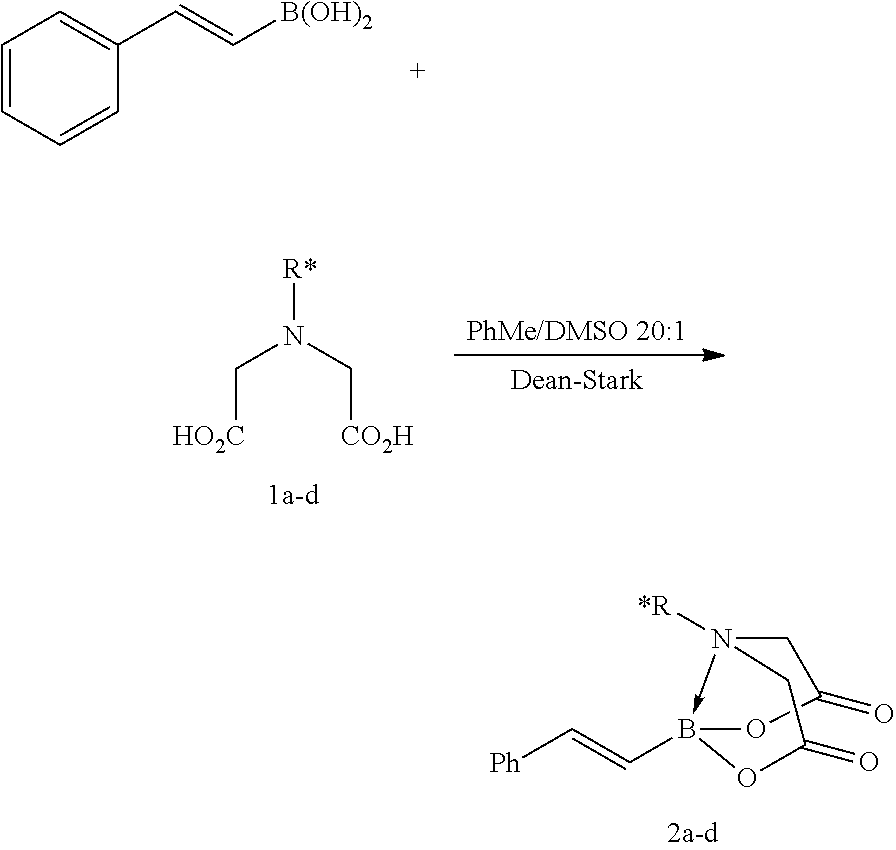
C1=CC=CC(C=C[B(OH)2])=C1.[PhMe/DMSO 20:1].[Dean-Stark].[R*]N(C[HO2C])C[CO2H].N12([*R])->B(C=C[Ph])(OC(=O)C1)OC(=O)C2
